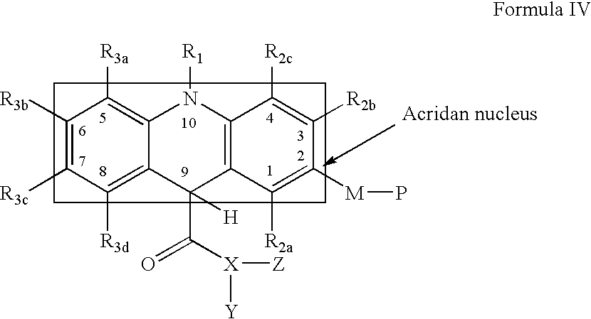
C1([R3b])=C([R3c])C([R3d])=C2C(=C1[R3a])N([R1])C1=C(C2(C([X]([Z])[Y])=O)[H])C([R2a])=C([M]P)C([R2b])=C1[R2c]
